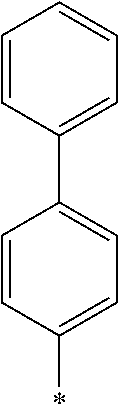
C1=CC=C(C2=CC=C(*)C=C2)C=C1
